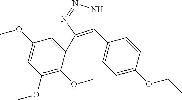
C1(C2=CC=C(OCC)C=C2)=C(C2=CC(OC)=CC(OC)=C2OC)N=NN1
